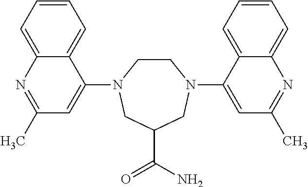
C1CN(C2=CC(C)=NC3=CC=CC=C23)CC(C(=O)N)CN1C1=CC(C)=NC2=CC=CC=C12
